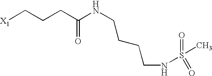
[X1]CCCC(NCCCCNS(C)(=O)=O)=O
